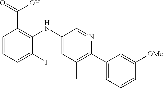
C1=CC=C(F)C(NC2=CC(C)=C(C3=CC=CC([OMe])=C3)N=C2)=C1C(=O)O
